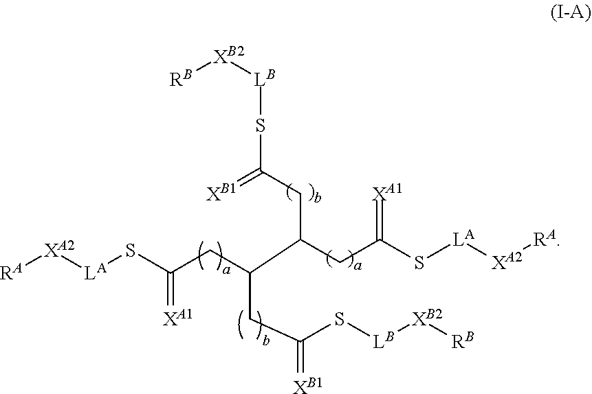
[RB][XB2][LB]SC(=[XB1])CC(CC(S[LA][XA2][RA])=[XA1])C(CC(S[LA][XA2][RA])=[XA1])CC(=[XB1])S[LB][XB2][RB]
